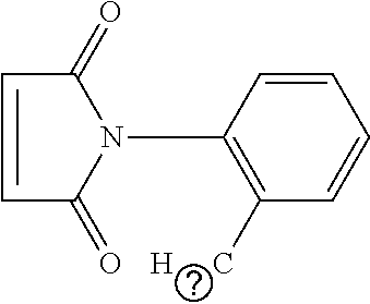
C1=CC(N2C(=O)C=CC2=O)=C([H     C])C=C1
